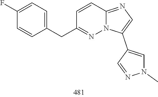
C1(C2=CN(C)N=C2)=CN=C2C=CC(CC3=CC=C(F)C=C3)=NN12
